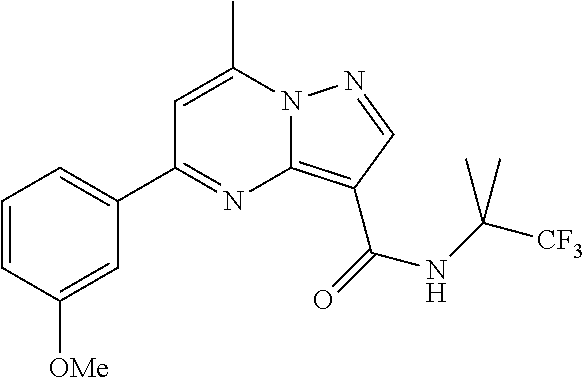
C1=CC([OMe])=CC(C2=NC3=C(C(=O)NC([CF3])(C)C)C=NN3C(C)=C2)=C1
